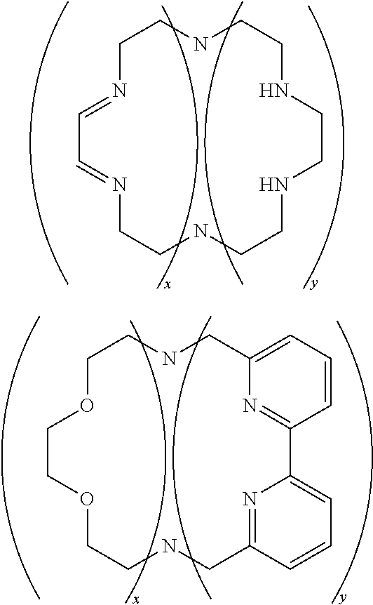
C1N=CC=NCCNCCNCCNCCNC1.C1OCCOCCNCC2=NC(=CC=C2)C2=NC(=CC=C2)CNC1
